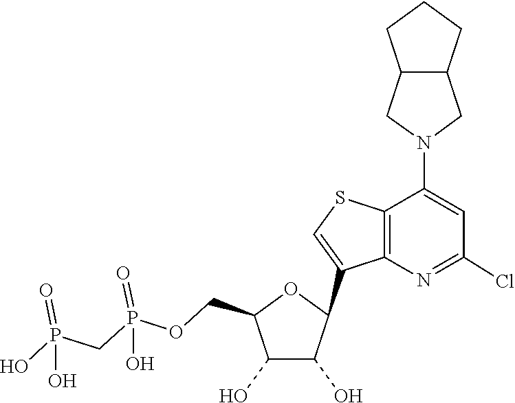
C1(C2C(O)C(O)C(COP(=O)(O)CP(=O)(O)O)O2)=CSC2=C1N=C(Cl)C=C2N1CC2C(C1)CCC2
